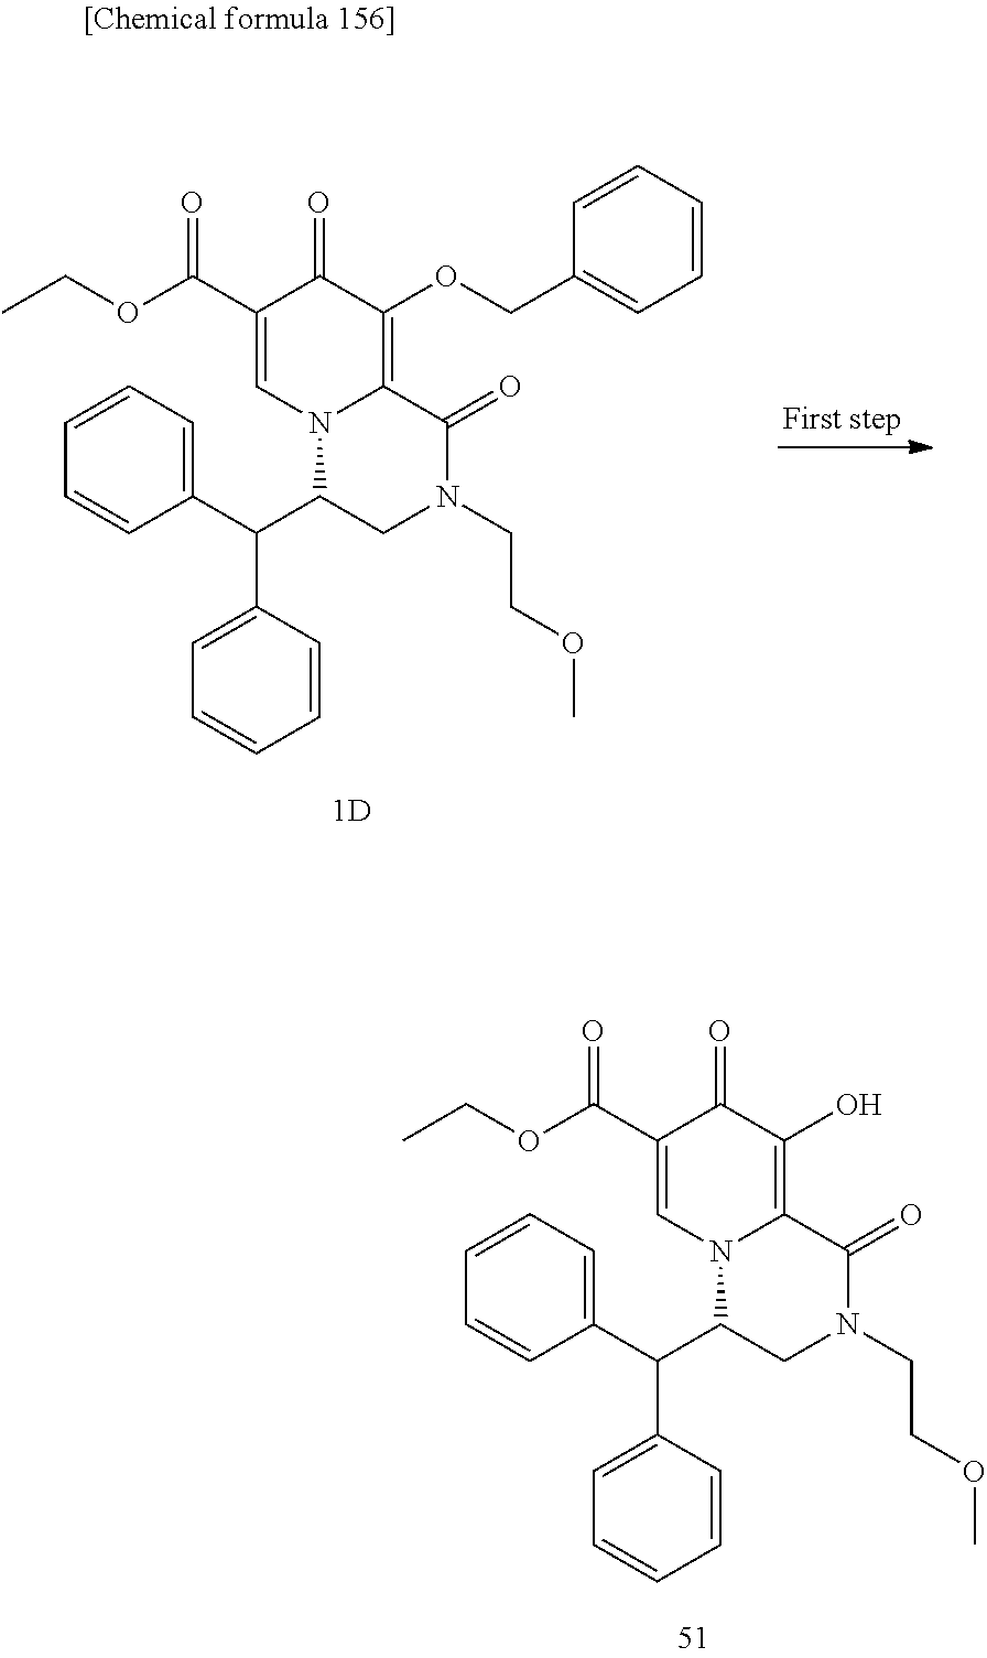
O(C(C1=CN2C(=C(OCC3=CC=CC=C3)C1=O)C(=O)N(CCOC)CC2C(C1=CC=CC=C1)C1=CC=CC=C1)=O)CC.O(C(C1=CN2C(=C(O)C1=O)C(=O)N(CCOC)CC2C(C1=CC=CC=C1)C1=CC=CC=C1)=O)CC
